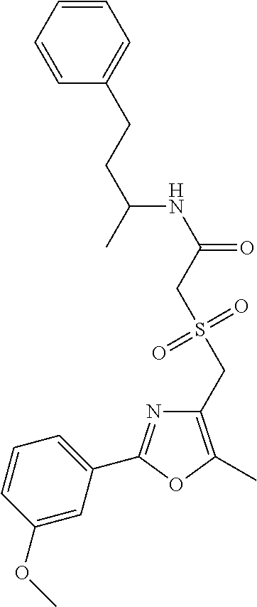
C1=CC(OC)=CC(C2=NC(CS(CC(NC(C)CCC3=CC=CC=C3)=O)(=O)=O)=C(C)O2)=C1
